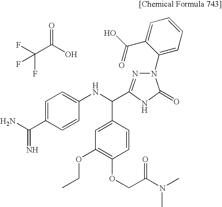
FC(C(O)=O)(F)F.C1=C(C(=N)N)C=CC(NC(C2=CC(OCC)=C(OCC(N(C)C)=O)C=C2)C2=NN(C3=CC=CC=C3C(=O)O)C(=O)N2)=C1
